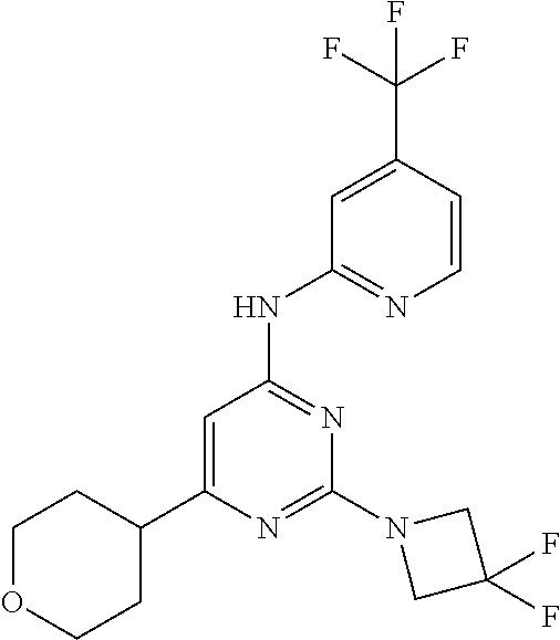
N1=C(N2CC(F)(F)C2)N=C(NC2=NC=CC(C(F)(F)F)=C2)C=C1C1CCOCC1
